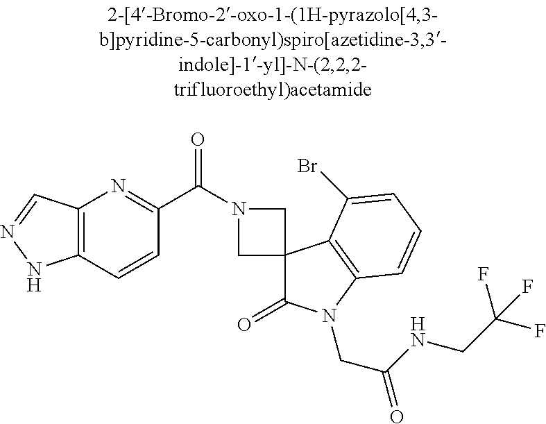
C12=C(C=CC(C(N3CC4(C3)C(=O)N(CC(=O)NCC(F)(F)F)C3=C4C(Br)=CC=C3)=O)=N1)NN=C2
